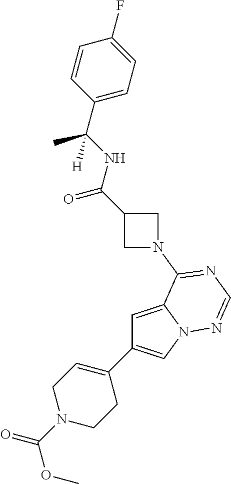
C1=C2N(C=C1C1=CCN(C(=O)OC)CC1)N=CN=C2N1CC(C(NC(C2=CC=C(F)C=C2)(C)[H])=O)C1
